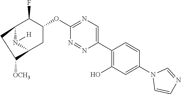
C12N([H])C(CC(OC3=NC=C(C4=C(O)C=C(N5C=CN=C5)C=C4)N=N3)C1F)C([OCH3])C2
